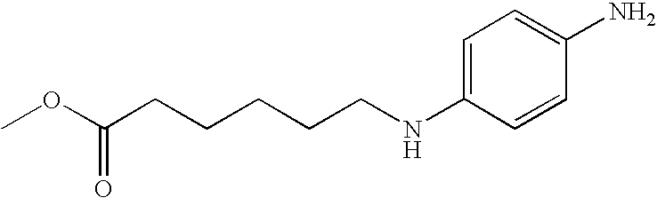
C1=C(NCCCCCC(OC)=O)C=CC(N)=C1
